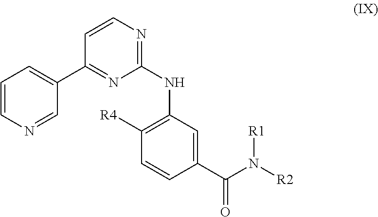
C1=CN=CC(C2=NC(NC3=C([R4])C=CC(C(N([R2])[R1])=O)=C3)=NC=C2)=C1
